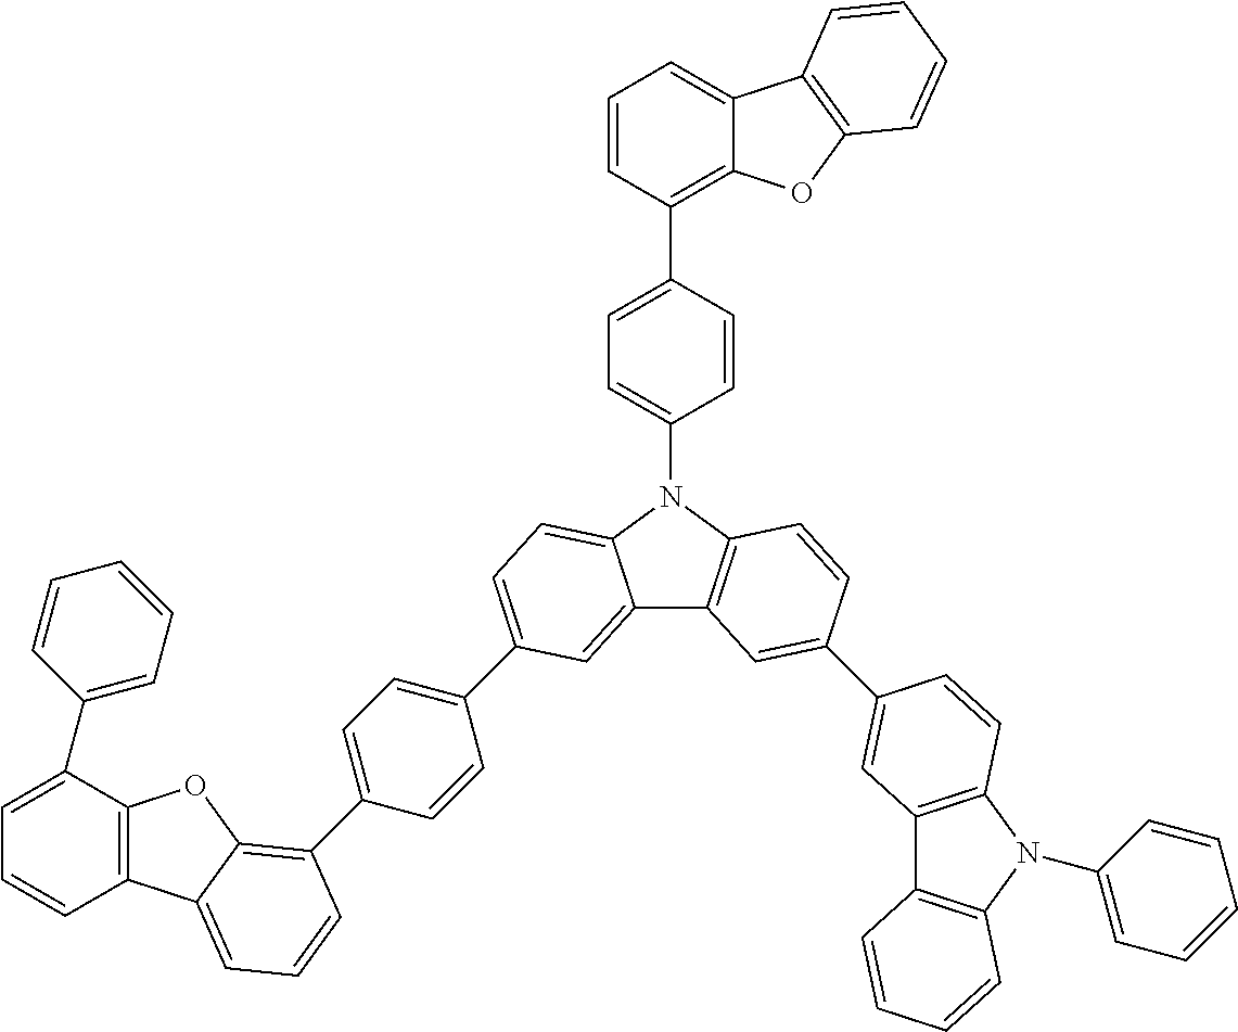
C12=CC(C3=CC=C(C4=C5C(=CC=C4)C4=C(O5)C(C5=CC=CC=C5)=CC=C4)C=C3)=CC=C1N(C1=CC=C(C3=C4C(=CC=C3)C3=C(O4)C=CC=C3)C=C1)C1=C2C=C(C2=CC3=C(N(C4=CC=CC=C4)C4=C3C=CC=C4)C=C2)C=C1
